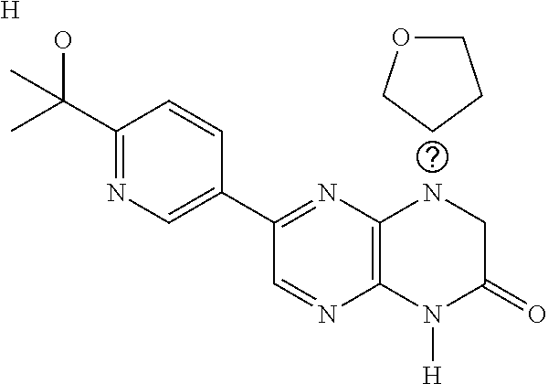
C1OCCC1.[H].C1(C(O)(C)C)=NC=C(C2=NC3=C(N=C2)N([H])C(=O)CN3)C=C1
